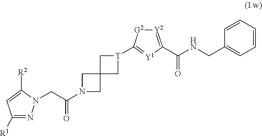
C1([R1])=NN(CC(N2CC3(C2)C[T](C2=[Y1]C(C(=O)NCC4=CC=CC=C4)=[Y2][G2]2)C3)=O)C([R2])=C1
